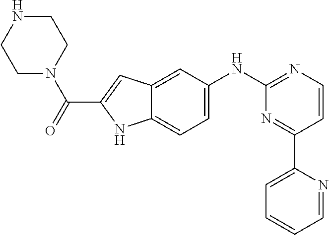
C1=C(NC2=NC=CC(C3=CC=CC=N3)=N2)C=C2C(=C1)NC(C(N1CCNCC1)=O)=C2
